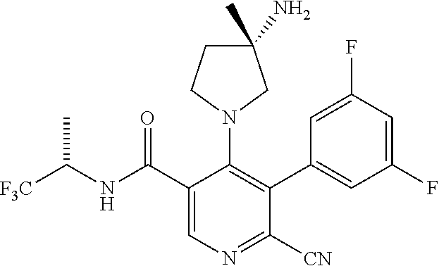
C1(C(NC([F3C])C)=O)=CN=C([CN])C(C2=CC(F)=CC(F)=C2)=C1N1CC(N)(C)CC1
